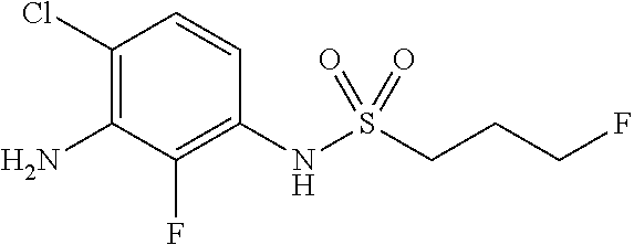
C1(Cl)=C(N)C(F)=C(NS(CCCF)(=O)=O)C=C1
